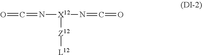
O=C=N[X12](N=C=O)[Z12][L12]
